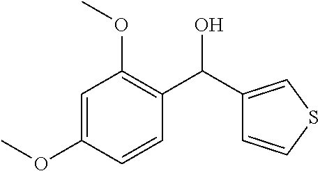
O(C1=C(C(C2=CSC=C2)O)C=CC(OC)=C1)C
